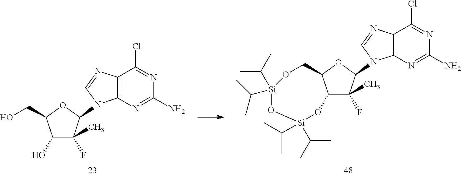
C12=C(N=C(N)N=C1Cl)N(C1C(F)(C)C3C(O1)CO[Si](C(C)C)(C(C)C)O[Si](C(C)C)(C(C)C)O3)C=N2.C12=C(N=C(N)N=C1Cl)N(C1C(F)(C)C(O)C(CO)O1)C=N2
